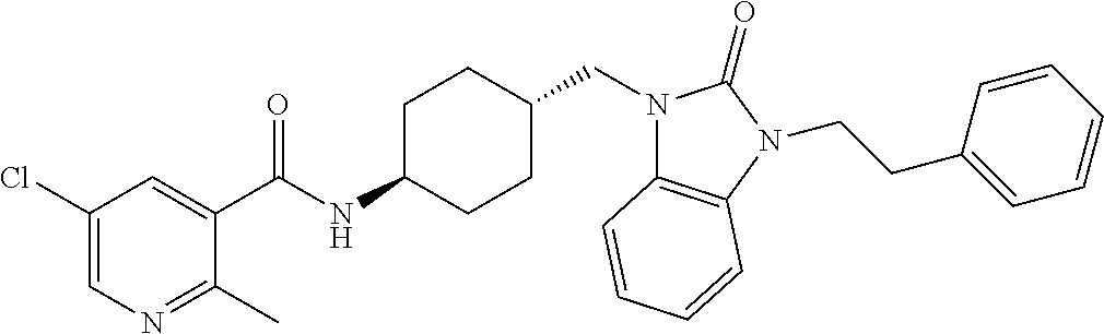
C1(Cl)=CN=C(C)C(C(NC2CCC(CN3C4=C(N(CCC5=CC=CC=C5)C3=O)C=CC=C4)CC2)=O)=C1
